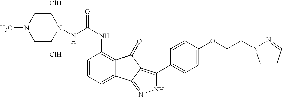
Cl.N1(NC(NC2=C3C(=CC=C2)C2=NNC(C4=CC=C(OCCN5C=CC=N5)C=C4)=C2C3=O)=O)CCN(C)CC1.Cl
